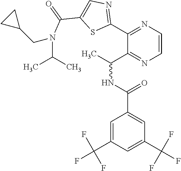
C1=C(C(F)(F)F)C=C(C(NC(C)C2=NC=CN=C2C2=NC=C(C(=O)N(C(C)C)CC3CC3)S2)=O)C=C1C(F)(F)F
